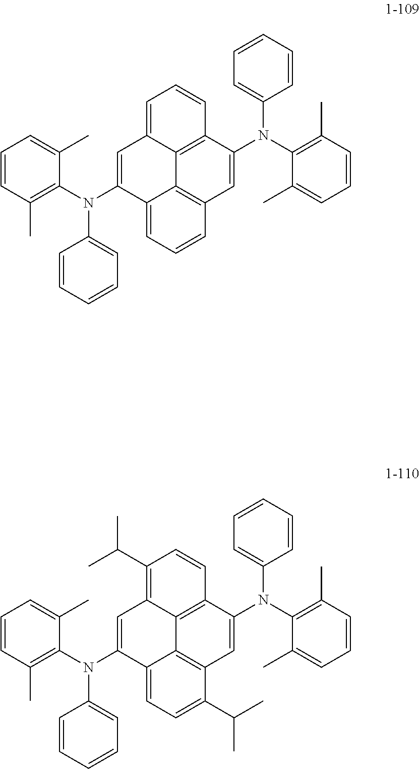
C12=CC=CC3=C1C1=C(C(N(C4=C(C)C=CC=C4C)C4=CC=CC=C4)=C3)C=CC=C1C=C2N(C1=C(C)C=CC=C1C)C1=CC=CC=C1.C12=CC=C(C(C)C)C3=C1C1=C(C(N(C4=C(C)C=CC=C4C)C4=CC=CC=C4)=C3)C=CC(C(C)C)=C1C=C2N(C1=C(C)C=CC=C1C)C1=CC=CC=C1
